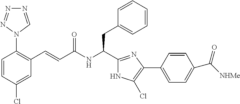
C1(Cl)=CC(C=CC(NC(CC2=CC=CC=C2)C2=NC(C3=CC=C(C([NHMe])=O)C=C3)=C(Cl)N2)=O)=C(N2C=NN=N2)C=C1
